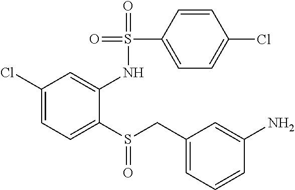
C1(Cl)=CC=C(S(CC2=CC=CC(N)=C2)=O)C(NS(C2=CC=C(Cl)C=C2)(=O)=O)=C1
